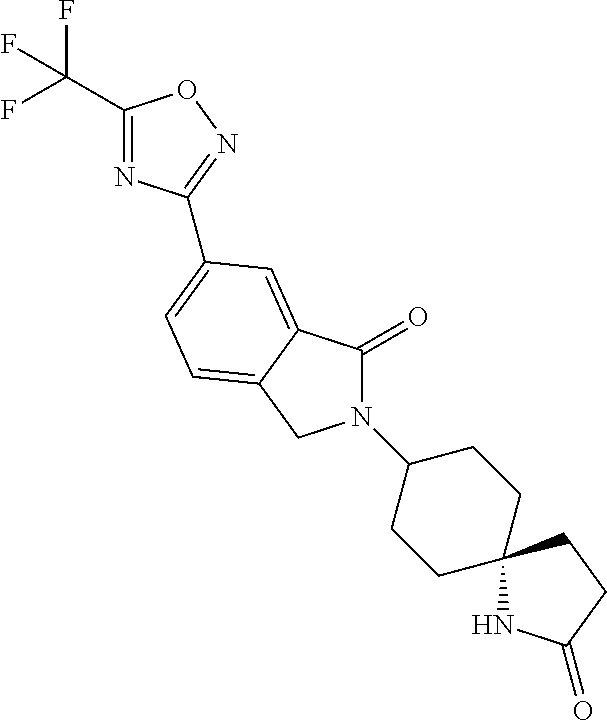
C1(C(F)(F)F)=NC(C2=CC=C3C(=C2)C(=O)N(C2CCC4(CC2)NC(=O)CC4)C3)=NO1
